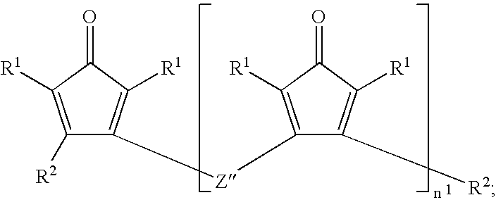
C1([R2])=C([R1])C(=O)C([R1])=C1[Z]C1=C([R1])C(=O)C([R1])=C1[R2]
